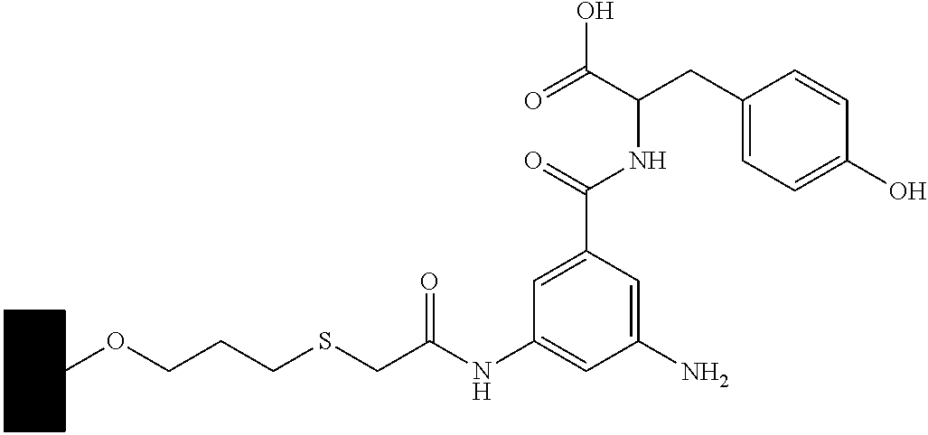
O=C(NC(C(O)=O)CC1=CC=C(O)C=C1)C1=CC(NC(CSCCCOC2CCCCC2)=O)=CC(N)=C1
